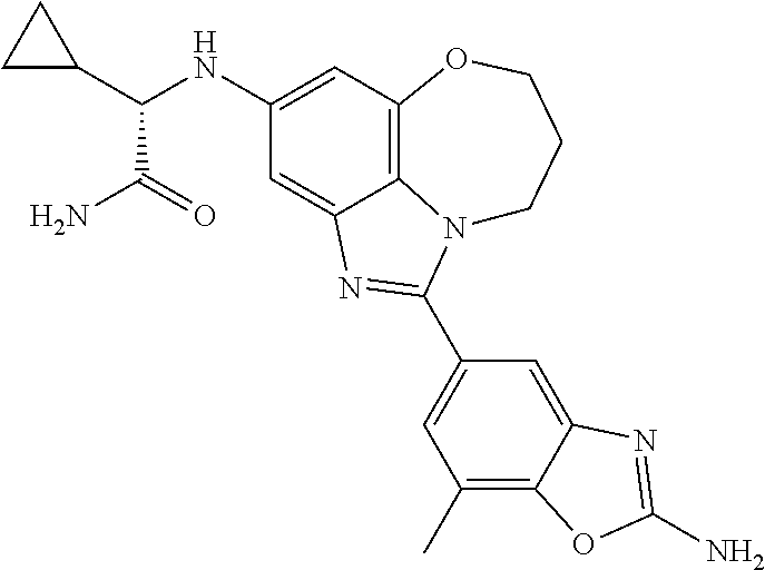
C1(NC(C2CC2)C(=O)N)=CC2=C3C(=C1)N=C(C1=CC(C)=C4C(=C1)N=C(N)O4)N3CCCO2
